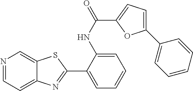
N1=CC=C2C(=C1)SC(C1=CC=CC=C1NC(=O)C1=CC=C(C3=CC=CC=C3)O1)=N2
